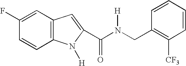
C1(F)=CC2=C(C=C1)N([H])C(C(N(CC1=C([CF3])C=CC=C1)[H])=O)=C2
